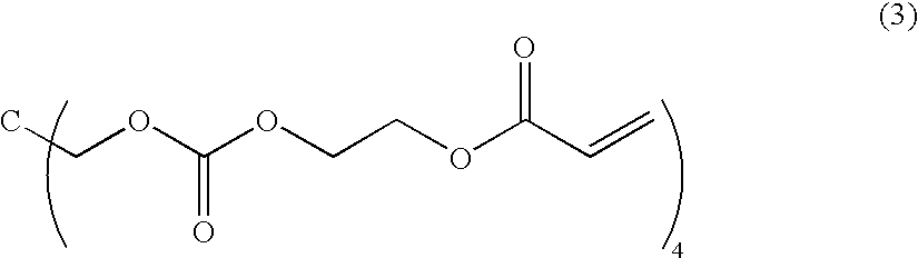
CCOC(OCCOC(C=C)=O)=O
